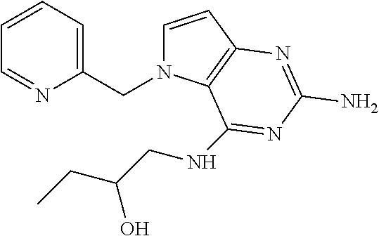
C1(CN2C=CC3=C2C(NCC(CC)O)=NC(N)=N3)=CC=CC=N1
